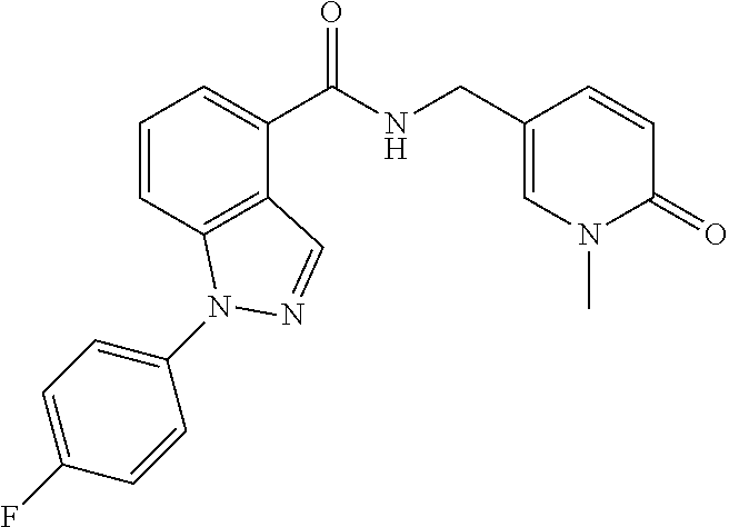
C1=CC2=C(C(C(NCC3=CN(C)C(=O)C=C3)=O)=C1)C=NN2C1=CC=C(F)C=C1
